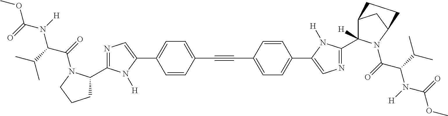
C1=CC(C#CC2=CC=C(C3=CN=C(C4([H])C5CC(N4C(=O)C(C(C)C)N(C(OC)=O)[H])CC5)N3[H])C=C2)=CC=C1C1=CN=C(C2CCCN2C(=O)C(C(C)C)N(C(OC)=O)[H])N1[H]
